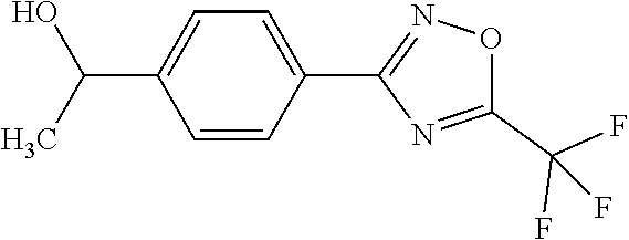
C1=CC(C2=NOC(C(F)(F)F)=N2)=CC=C1C(O)C
